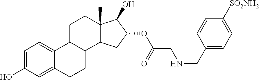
C1=C(O)C=C2C(=C1)C1C(CC2)C2C(C)(CC1)C(O)C(OC(CNCC1=CC=C([SO2NH2])C=C1)=O)C2
